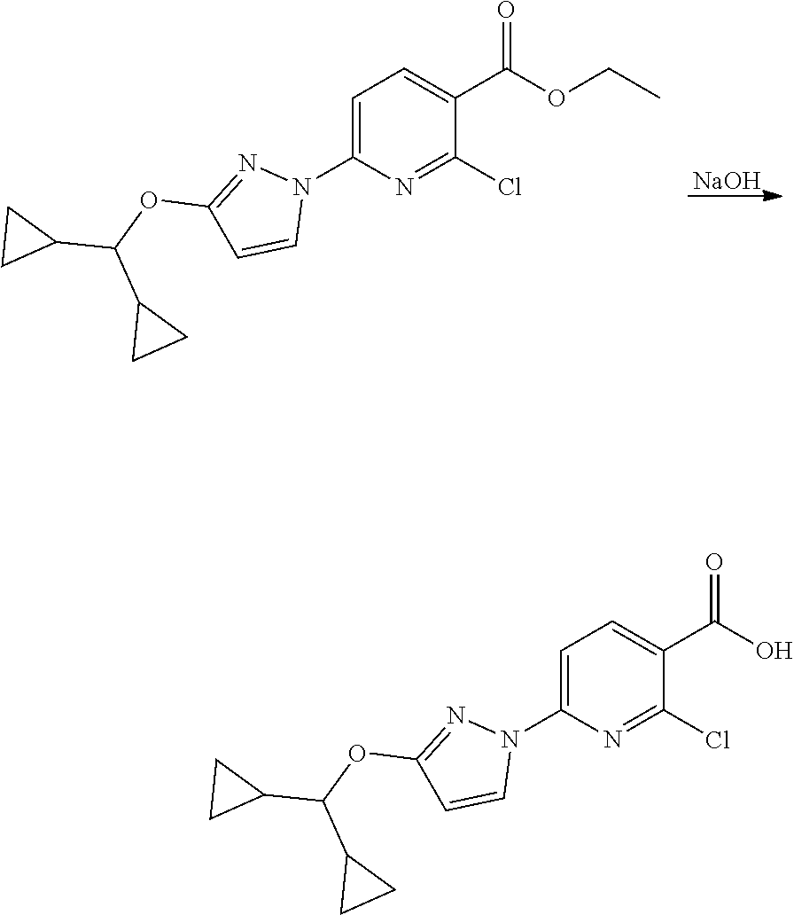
C1=C(N2N=C(OC(C3CC3)C3CC3)C=C2)N=C(Cl)C(C(OCC)=O)=C1.[NaOH].C1=C(N2N=C(OC(C3CC3)C3CC3)C=C2)N=C(Cl)C(C(O)=O)=C1
